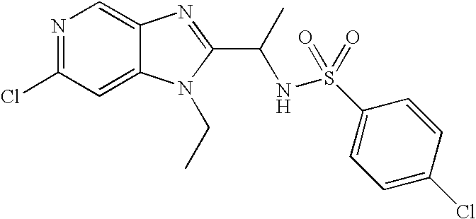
N1=C(Cl)C=C2C(=C1)N=C(C(C)NS(C1=CC=C(Cl)C=C1)(=O)=O)N2CC
